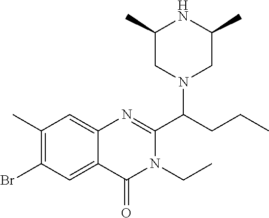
C1(C)CN(C(CCC)C2=NC3=CC(C)=C(Br)C=C3C(=O)N2CC)CC(C)N1
